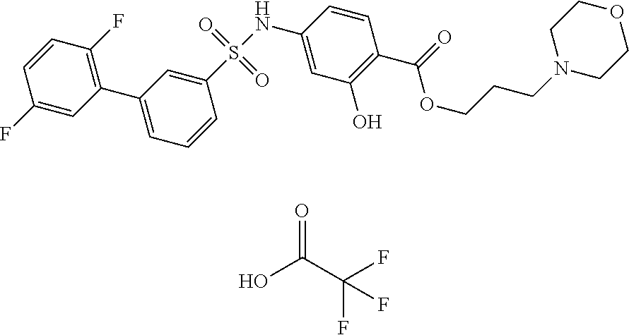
OC(C(F)(F)F)=O.C1(S(NC2=CC(O)=C(C(=O)OCCCN3CCOCC3)C=C2)(=O)=O)=CC(C2=C(F)C=CC(F)=C2)=CC=C1
